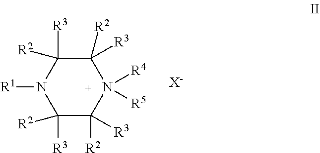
N1([R1])C([R3])([R2])C([R3])([R2])N([R4])([R5])C([R3])([R2])C1([R3])[R2].[X-]
